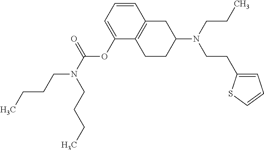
C1(OC(N(CCCC)CCCC)=O)=CC=CC2=C1CCC(N(CCC)CCC1=CC=CS1)C2
